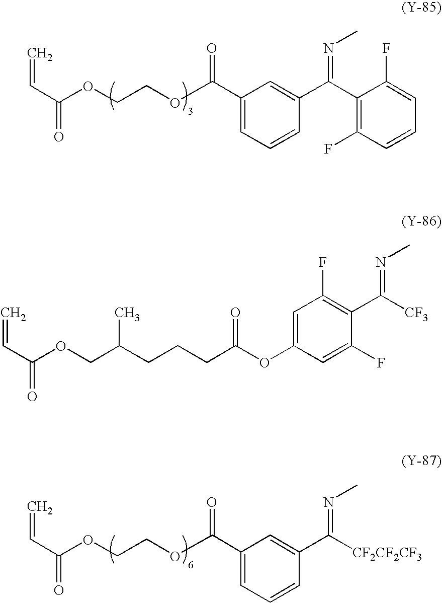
C1=C(C(OCCOC(C=C)=O)=O)C=C(C(C2=C(F)C=CC=C2F)=NC)C=C1.C1=C(C(OCCOC(=O)C=C)=O)C=C(C([CF2CF2CF3])=NC)C=C1.C1(OC(CCCC(COC(=O)C=C)C)=O)=CC(F)=C(C([CF3])=NC)C(F)=C1
